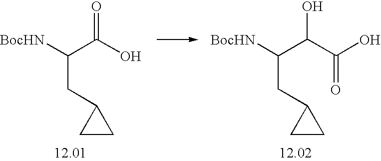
[BocHN]C(C(O)=O)CC1CC1.[BocHN]C(C(C(O)=O)O)CC1CC1
